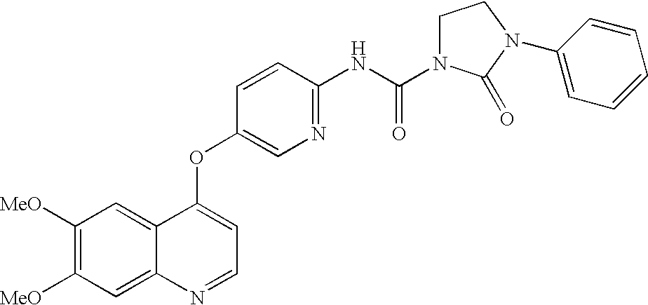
C12=CC([MeO])=C([MeO])C=C1N=CC=C2OC1=CN=C(NC(=O)N2CCN(C3=CC=CC=C3)C2=O)C=C1
